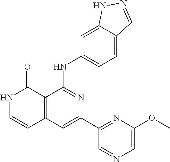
C12=CC(NC3=NC(C4=NC(OC)=CN=C4)=CC4=C3C(=O)NC=C4)=CC=C1C=NN2
